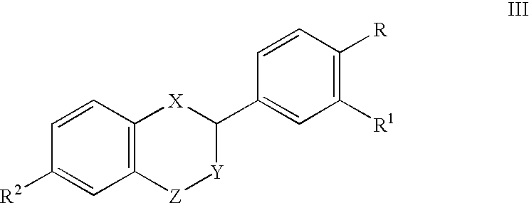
C1=CC([R2])=CC2=C1[X]C(C1=CC([R1])=C([R])C=C1)[Y][Z]2
